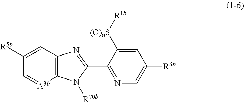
C12=C(C=C([R5b])C=[A3b]1)N=C(C1=NC=C([R3b])C=C1[(O)nS][R1b])N2[R70b]
